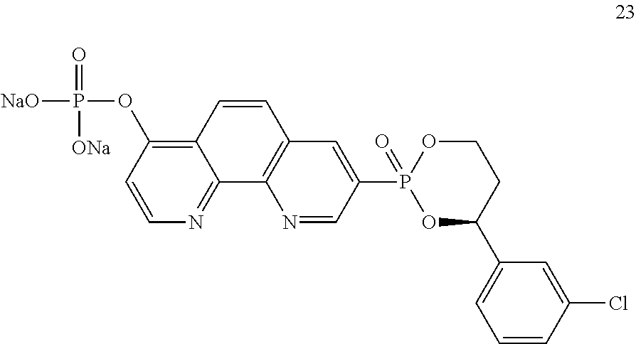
O=P([NaO])([ONa])OC1=C2C(=NC=C1)C1=C(C=C2)C=C(P2(=O)OC(C3=CC=CC(Cl)=C3)CCO2)C=N1
